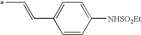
CC=CC1=CC=C([NHSO2Et])C=C1
